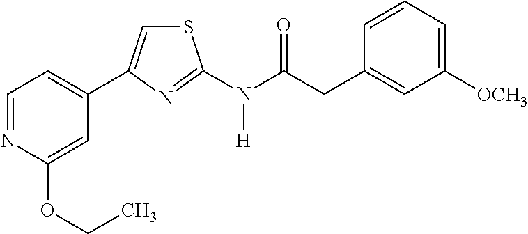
C1=NC(OCC)=CC(C2=CSC(N(C(CC3=CC([OCH3])=CC=C3)=O)[H])=N2)=C1
